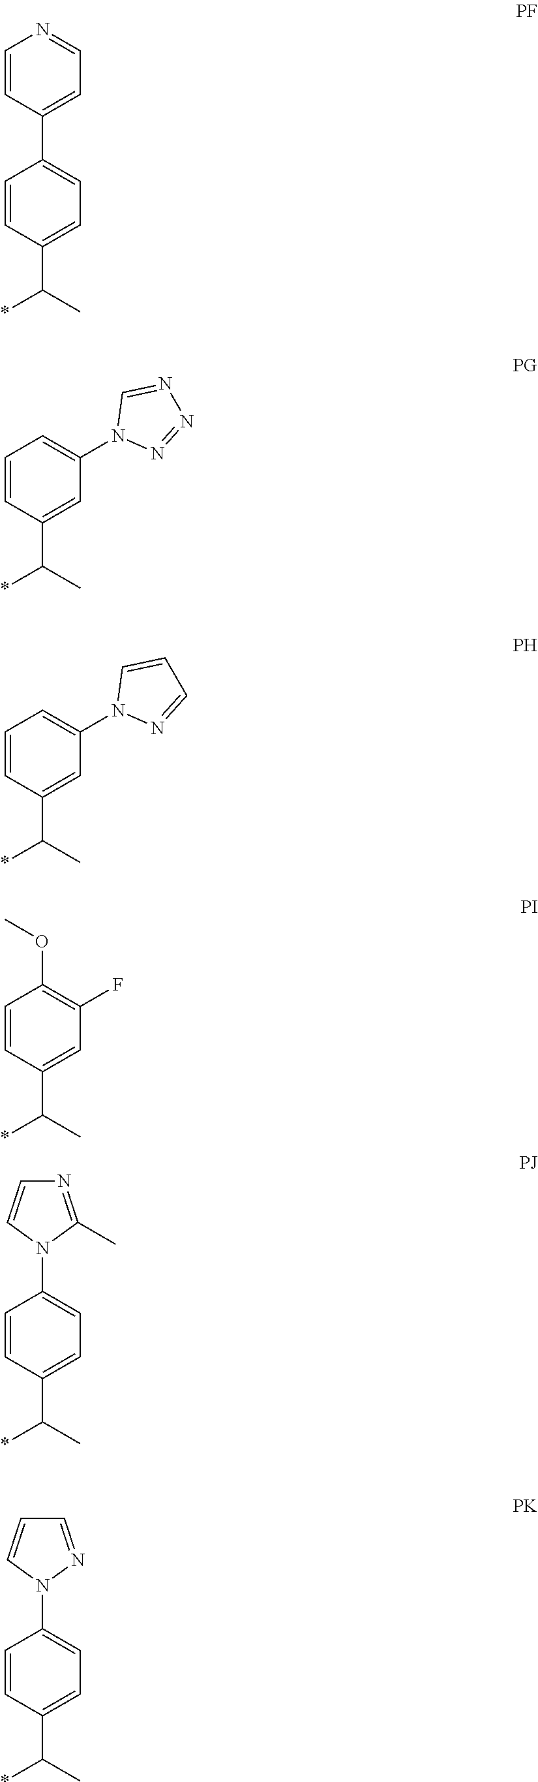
C1=CC(C2=CC=C(C(C)*)C=C2)=CC=N1.C1=CC(C(C)*)=CC(N2N=NN=C2)=C1.C1=CC(C(C)*)=CC(N2N=CC=C2)=C1.C1=CC(C(C)*)=CC(F)=C1OC.C1=CC(C(C)*)=CC=C1N1C(C)=NC=C1.C1=CC(C(C)*)=CC=C1N1N=CC=C1
